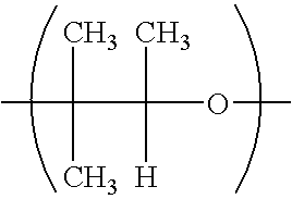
CC(C)(C)C(C)([H])OC
